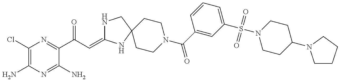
C1(Cl)=C(N)N=C(N)C(C(C=C2NCC3(N2)CCN(C(=O)C2=CC(S(=O)(=O)N4CCC(N5CCCC5)CC4)=CC=C2)CC3)=O)=N1
